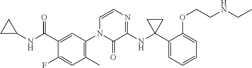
C1=C(F)C(C(NC2CC2)=O)=CC(N2C=CN=C(NC3(C4=CC=CC=C4OCCNCC)CC3)C2=O)=C1C
